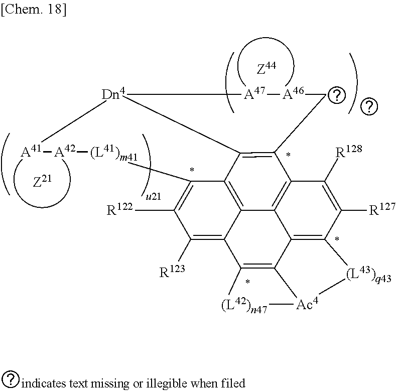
C12=C3C4=C5C6=C1C([R128])=C([R127])C1=C6C6=C(C5=C([R123])C([R122])=C4[(L41)m41][A42][A41][Dn4]3[A47][A46]C2)[(L42)n47][Ac4]6[(L43)q43]1
